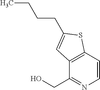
C1=CC2=C(C(CO)=N1)C=C(CCCC)S2
